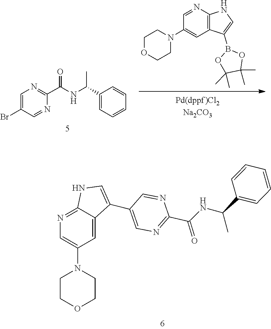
C12=CC(N3CCOCC3)=CN=C1NC=C2C1=CN=C(C(=O)NC(C2=CC=CC=C2)C)N=C1.C1(C(=O)NC(C2=CC=CC=C2)C)=NC=C(Br)C=N1.O1B(C2=CNC3=C2C=C(N2CCOCC2)C=N3)OC(C)(C)C1(C)C
